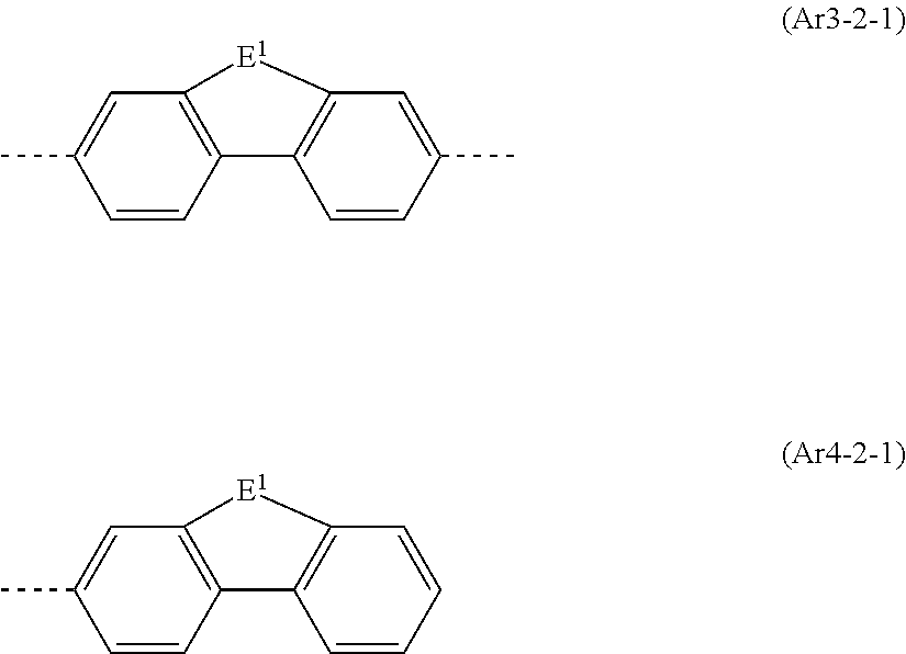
C1=CC2=C(C=C1C)[E1]C1=C2C=CC(C)=C1.C1=CC2=C(C=C1C)[E1]C1=C2C=CC=C1
